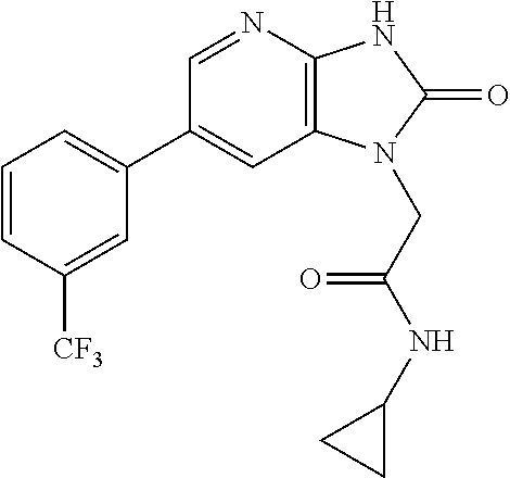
C1(C2=CC=CC([CF3])=C2)=CC2=C(N=C1)NC(=O)N2CC(NC1CC1)=O
